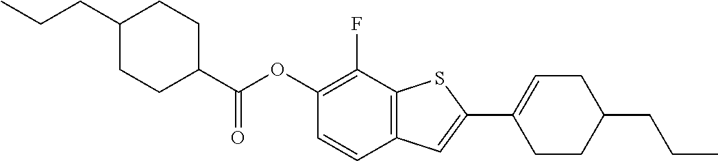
CCCC1CCC(C(OC2=C(F)C3=C(C=C2)C=C(C2=CCC(CCC)CC2)S3)=O)CC1
